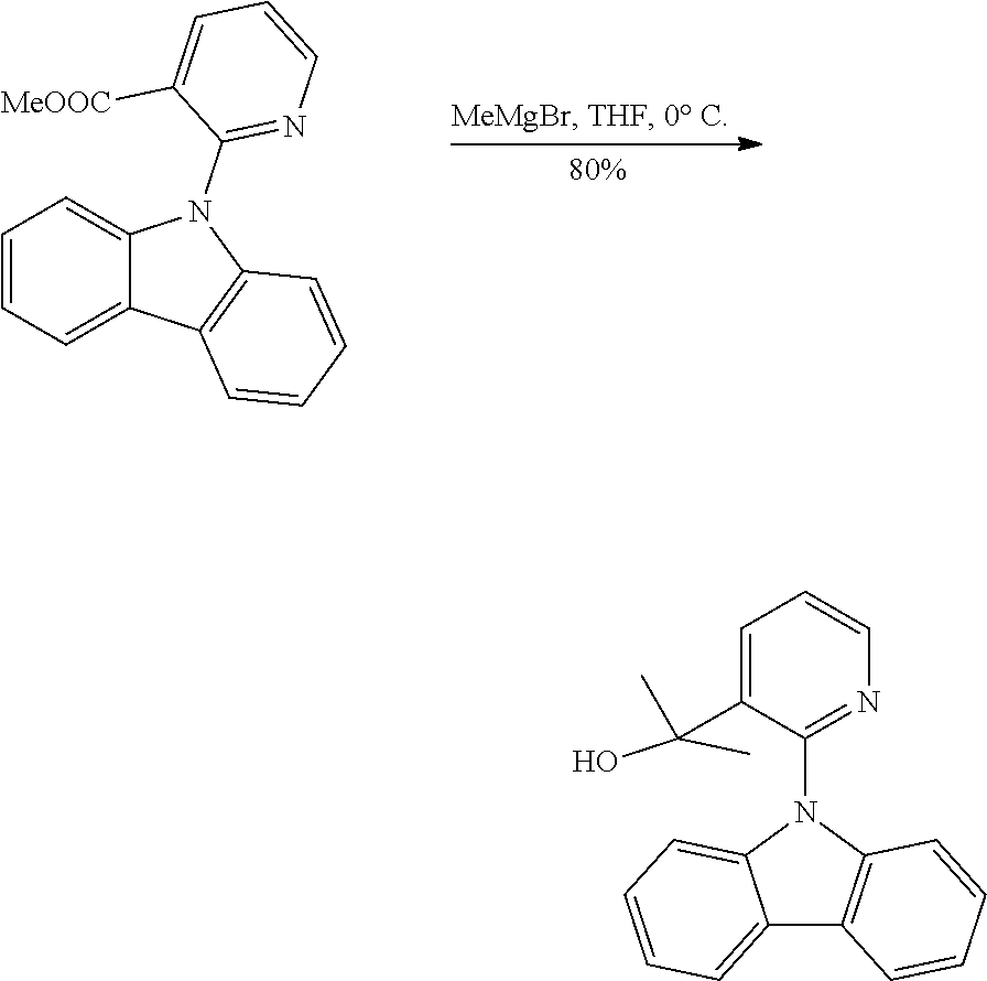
C1=CC=C2C(=C1)N(C1=NC=CC=C1[MeOOC])C1=C2C=CC=C1.C1=CC=C2C(=C1)N(C1=NC=CC=C1C(O)(C)C)C1=C2C=CC=C1
